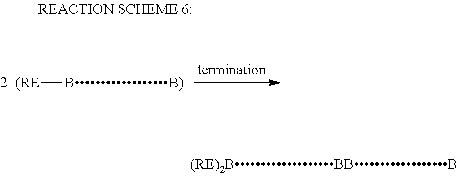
[(RE][BB)]
